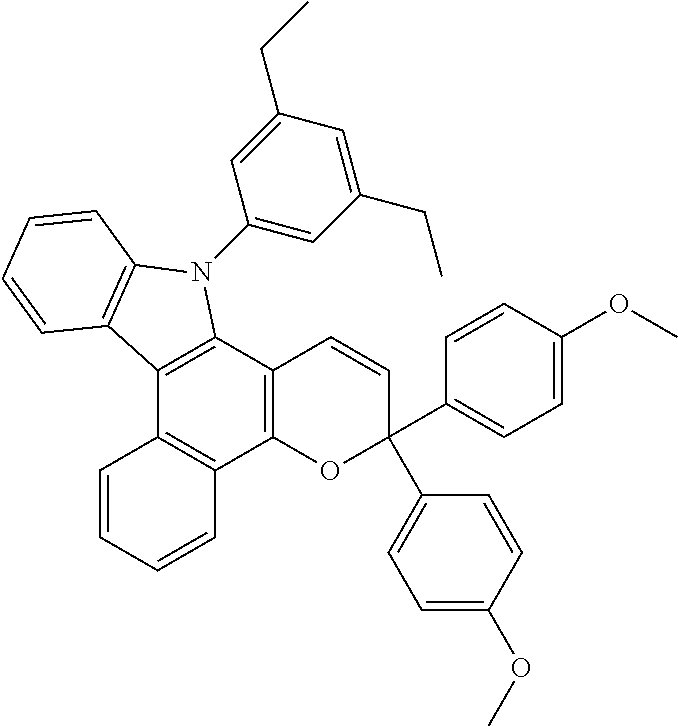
C12=C(C3=C(C4=C1C=CC=C4)OC(C1=CC=C(OC)C=C1)(C1=CC=C(OC)C=C1)C=C3)N(C1=CC(CC)=CC(CC)=C1)C1=C2C=CC=C1
